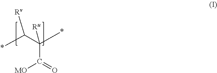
*C(C(*)([Ru])C(=O)[MO])[Rv]
